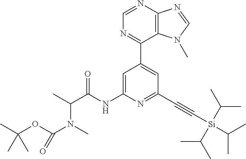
C1(C2=CC(C#C[Si](C(C)C)(C(C)C)C(C)C)=NC(NC(C(C)N(C)C(OC(C)(C)C)=O)=O)=C2)=NC=NC2=C1N(C)C=N2
